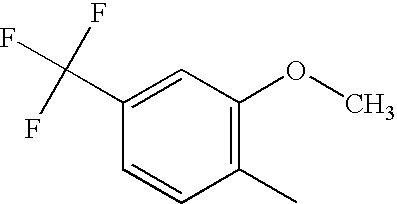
C1(C(F)(F)F)=CC(OC)=C(C)C=C1
